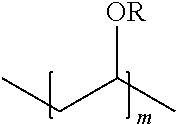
[OR]C(C)CC
